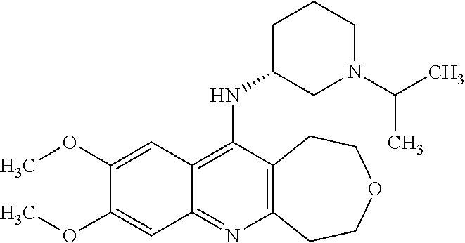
C12=C(N=C3C(=C1NC1CN(C(C)C)CCC1)C=C(OC)C(OC)=C3)CCOCC2
